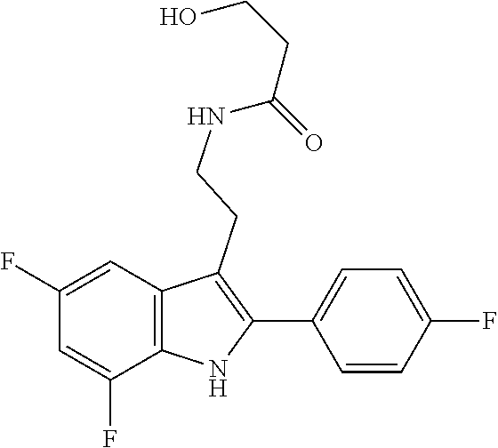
N(CCC1=C(C2=CC=C(F)C=C2)NC2=C1C=C(F)C=C2F)C(=O)CCO
